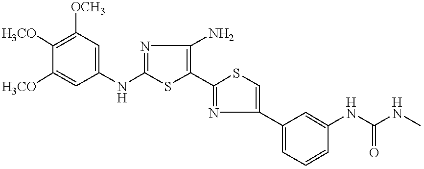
C1=C(NC2=NC(N)=C(C3=NC(C4=CC=CC(NC(NC)=O)=C4)=CS3)S2)C=C([H3CO])C([H3CO])=C1[OCH3]
